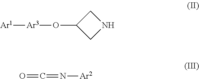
C1(O[Ar3][Ar1])CNC1.O=C=N[Ar2]
